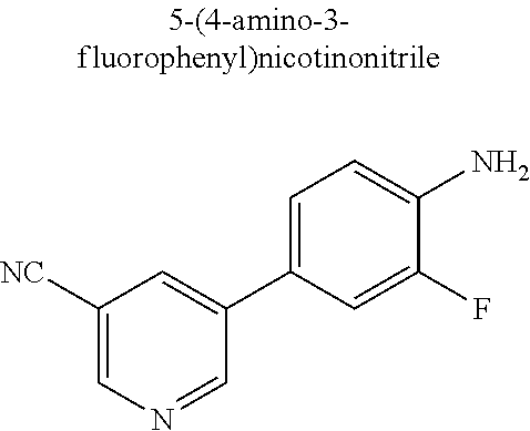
C1([NC])=CN=CC(C2=CC=C(N)C(F)=C2)=C1
